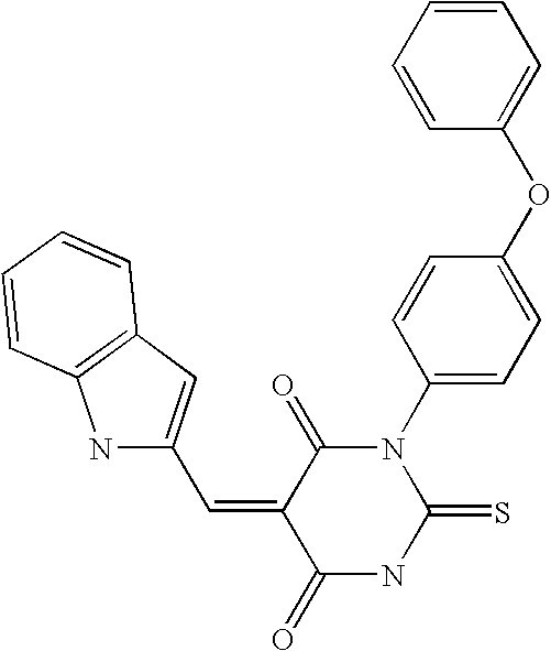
C1=CC=CC(OC2=CC=C(N3C(=O)C(=CC4=CC5=C(N4)C=CC=C5)C(=O)NC3=S)C=C2)=C1
